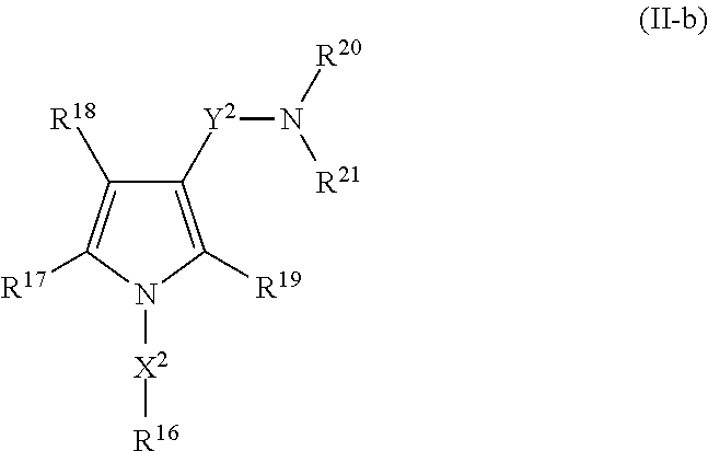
C1([Y2]N([R20])[R21])=C([R19])N([X2][R16])C([R17])=C1[R18]
